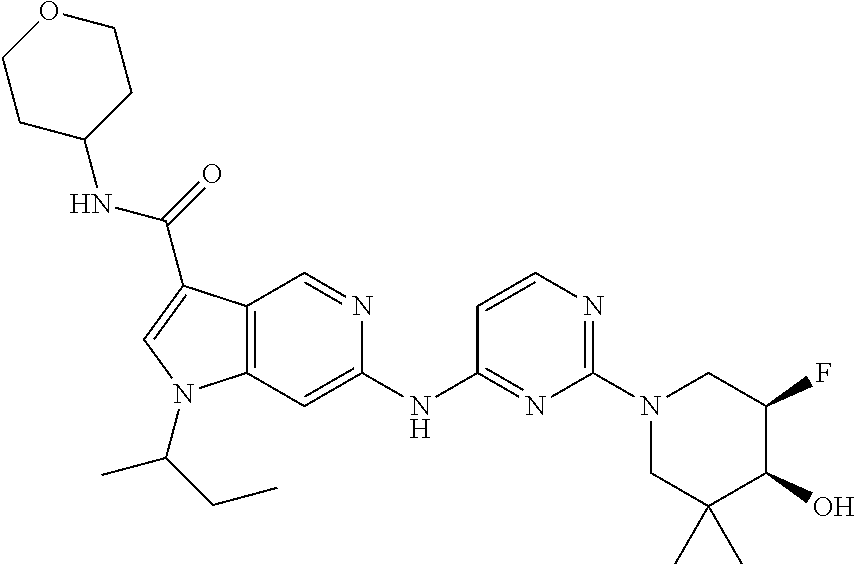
C1(O)C(F)CN(C2=NC=CC(NC3=CC4=C(C=N3)C(C(=O)NC3CCOCC3)=CN4C(C)CC)=N2)CC1(C)C
